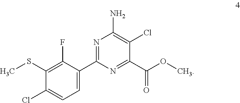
C1(SC)=C(F)C(C2=NC(N)=C(Cl)C(C(OC)=O)=N2)=CC=C1Cl
